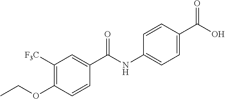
C1=CC(C(O)=O)=CC=C1NC(C1=CC([F3C])=C(OCC)C=C1)=O
